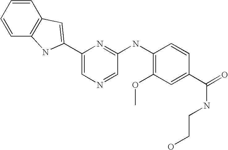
C1=CC=CC2=C1NC(C1=CN=CC(NC3=C(OC)C=C(C(=O)NCCO)C=C3)=N1)=C2
